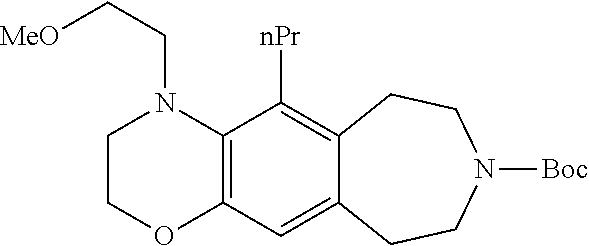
C1COC2=C(N1CC[MeO])C([nPr])=C1C(=C2)CCN([Boc])CC1
